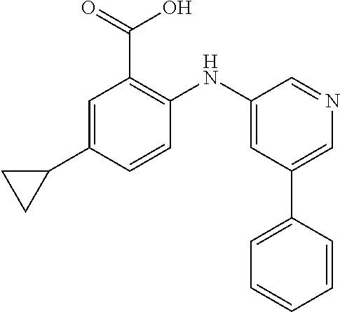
C1=C(C2CC2)C=CC(NC2=CC(C3=CC=CC=C3)=CN=C2)=C1C(=O)O
